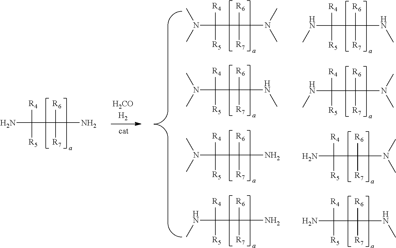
C(C(N(C)C)([R6])[R7])(N(C)C)([R4])[R5].C(C(NC)([R6])[R7])(NC)([R4])[R5].C(C(NC)([R6])[R7])(N(C)C)([R4])[R5].C(C(N)([R6])[R7])(N(C)C)([R4])[R5].C(C(N)([R6])[R7])(NC)([R4])[R5].C(C(N(C)C)([R6])[R7])(NC)([R4])[R5].C(C(N(C)C)([R6])[R7])(N)([R4])[R5].C(C(NC)([R6])[R7])(N)([R4])[R5].C(C(N)([R6])[R7])(N)([R4])[R5]
